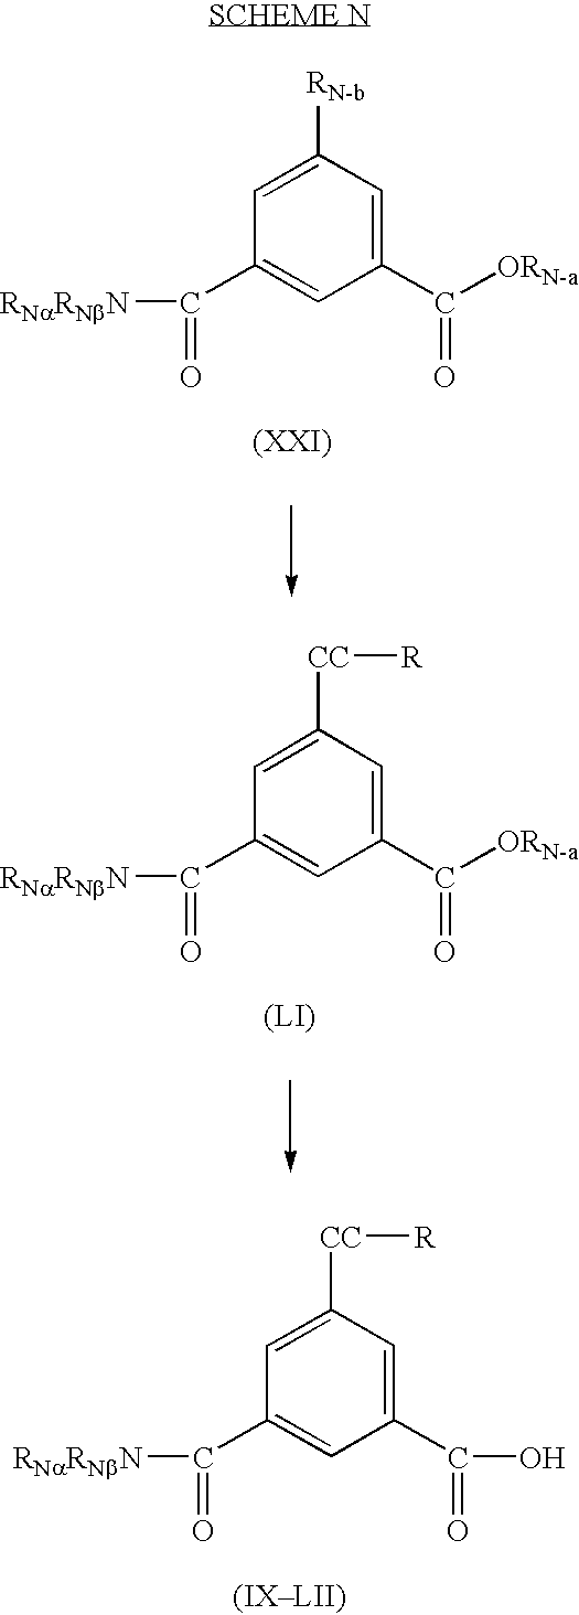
C1(C(=O)[RNaRNbN])=CC(C([ORN-a])=O)=CC([RN-b])=C1.C1(C(=O)[RNaRNbN])=CC(C([ORN-a])=O)=CC([CC][R])=C1.C1(C(=O)[RNaRNbN])=CC(C(=O)O)=CC([CC][R])=C1
